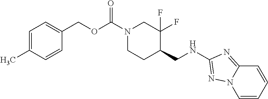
N(CC1CCN(C(OCC2=CC=C(C)C=C2)=O)CC1(F)F)C1=NN2C=CC=CC2=N1
